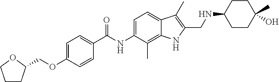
C1CC(COC2=CC=C(C(NC3=CC=C4C(=C3C)NC(CNC3CCC(C)(O)CC3)=C4C)=O)C=C2)OC1
